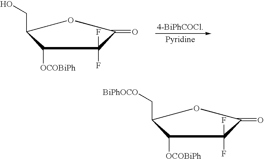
C1([OCOBiPh])C(CO)OC(=O)C1(F)F.C1([OCOBiPh])C(C[BiPhOCO])OC(=O)C1(F)F
